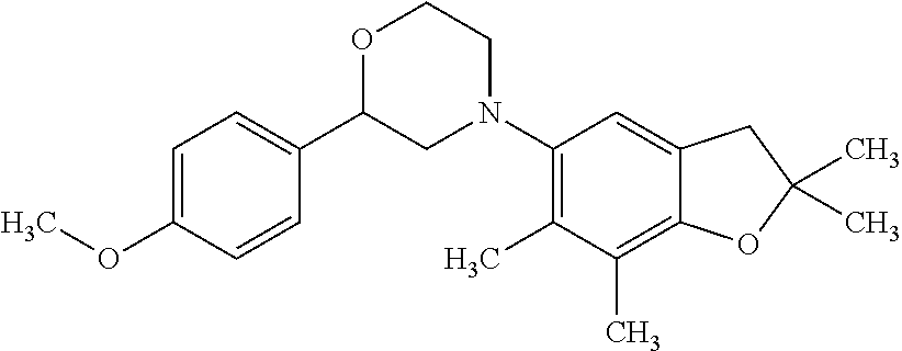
C1=C(OC)C=CC(C2CN(C3=C(C)C(C)=C4C(=C3)CC(C)(C)O4)CCO2)=C1
